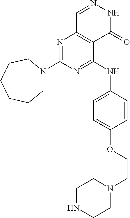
N1=C(NC2=CC=C(OCCN3CCNCC3)C=C2)C2=C(N=C1N1CCCCCC1)C=NNC2=O
